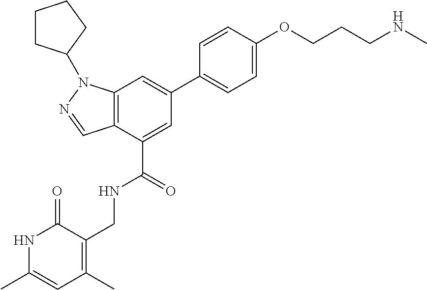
C12=C(C(C(NCC3=C(C)C=C(C)NC3=O)=O)=CC(C3=CC=C(OCCCNC)C=C3)=C1)C=NN2C1CCCC1
